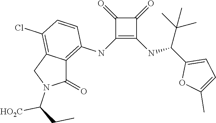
C1(NC2=C3C(=C(Cl)C=C2)CN(C([HO2C])CC)C3=O)=C(NC(C2=CC=C(C)O2)C(C)(C)C)C(=O)C1=O
